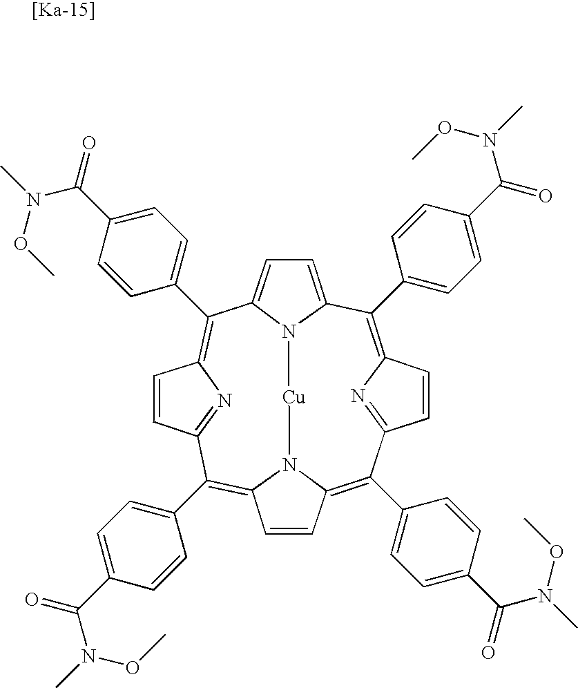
C1(C2=CC=C(C(=O)N(C)OC)C=C2)=C2N=C(C=C2)C(C2=CC=C(C(=O)N(C)OC)C=C2)=C2N3C(=C(C4=CC=C(C(=O)N(C)OC)C=C4)C4=NC(=C(C5=CC=C(C(N(C)OC)=O)C=C5)C5=CC=C1N5[Cu]3)C=C4)C=C2
